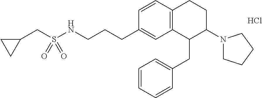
Cl.C1(CCCNS(CC2CC2)(=O)=O)=CC2=C(CCC(N3CCCC3)C2CC2=CC=CC=C2)C=C1
